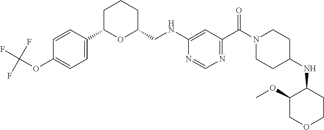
N(C1=CC(C(N2CCC(NC3C(OC)COCC3)CC2)=O)=NC=N1)CC1CCCC(C2=CC=C(OC(F)(F)F)C=C2)O1
